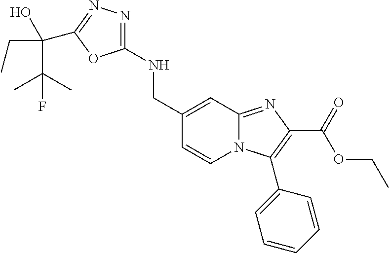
C1(CNC2=NN=C(C(C(F)(C)C)(CC)O)O2)=CC2=NC(C(OCC)=O)=C(C3=CC=CC=C3)N2C=C1
